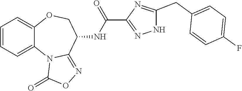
C1=CC=C2C(=C1)OCC(NC(C1=NNC(CC3=CC=C(F)C=C3)=N1)=O)C1=NOC(=O)N21
